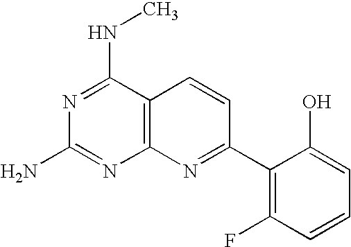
C12=C(C(NC)=NC(N)=N1)C=CC(C1=C(F)C=CC=C1O)=N2
